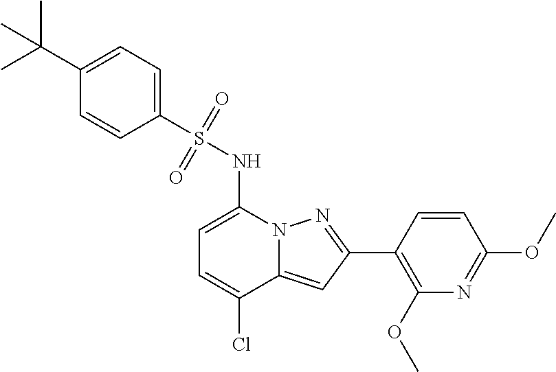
C1=C(NS(C2=CC=C(C(C)(C)C)C=C2)(=O)=O)N2C(=CC(C3=C(OC)N=C(OC)C=C3)=N2)C(Cl)=C1
